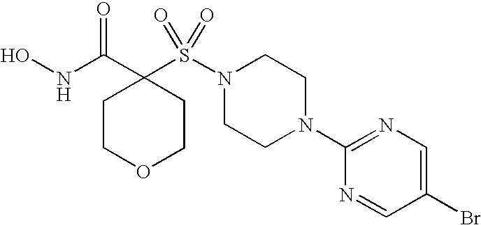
ONC(C1(S(N2CCN(C3=NC=C(Br)C=N3)CC2)(=O)=O)CCOCC1)=O
